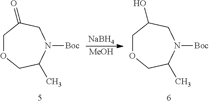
C1OCC(C)N([Boc])CC1=O.C1OCC(C)N([Boc])CC1O.[NaBH4].[MeOH]
